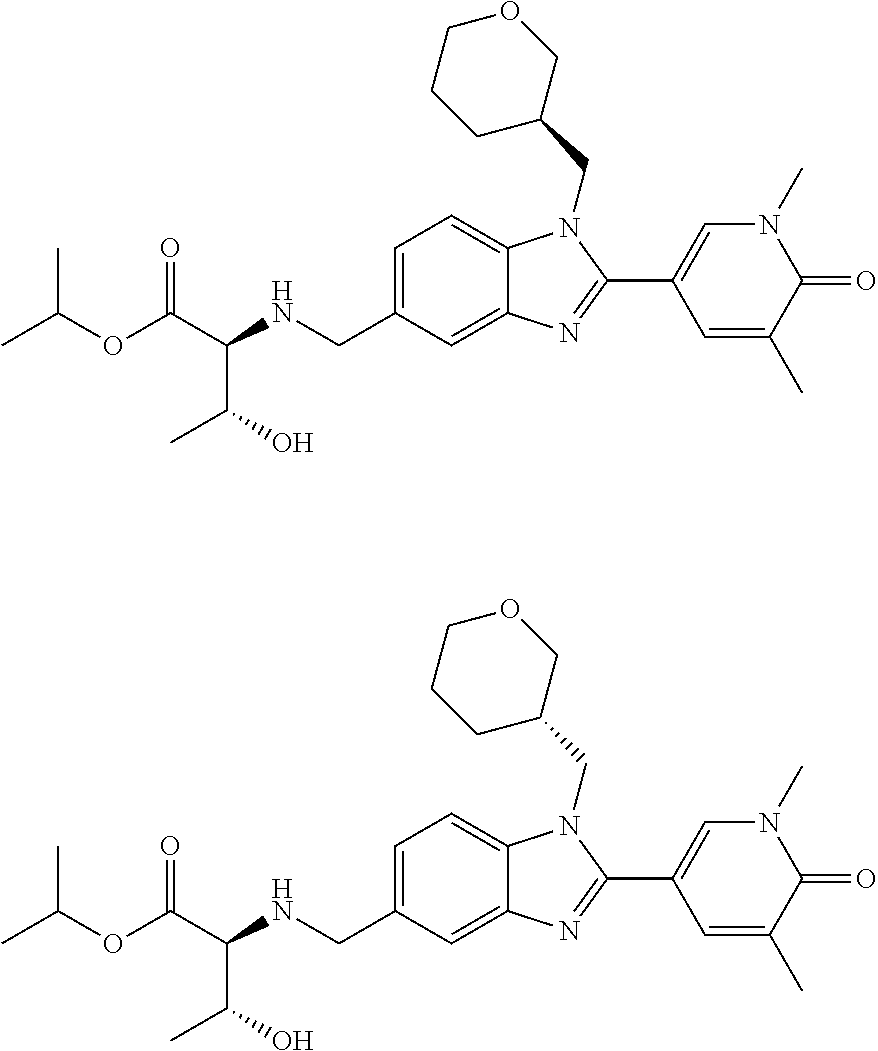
C12=CC(CNC(C(C)O)C(OC(C)C)=O)=CC=C1N(CC1COCCC1)C(C1=CN(C)C(=O)C(C)=C1)=N2.C12=CC(CNC(C(C)O)C(OC(C)C)=O)=CC=C1N(CC1COCCC1)C(C1=CN(C)C(=O)C(C)=C1)=N2
